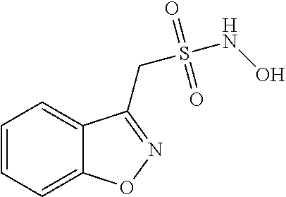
C1=CC=C2C(=C1)C(CS(NO)(=O)=O)=NO2
